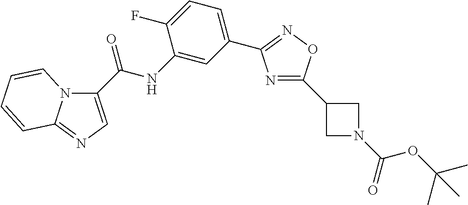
C1(C(NC2=CC(C3=NOC(C4CN(C(=O)OC(C)(C)C)C4)=N3)=CC=C2F)=O)=CN=C2N1C=CC=C2
